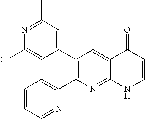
N1=C(C)C=C(C2=C(C3=CC=CC=N3)N=C3C(=C2)C(=O)C=CN3)C=C1Cl
